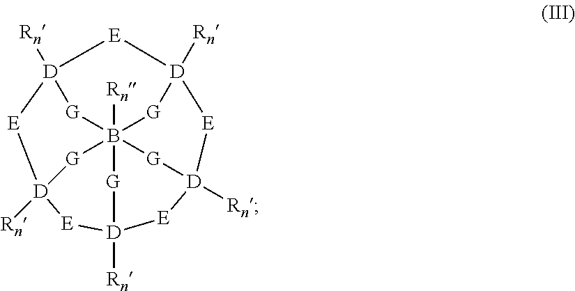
[Rn]B1234[G][D]5([Rn])[E][D]([Rn])([G]1)[E][D]([Rn])([G]2)[E][D]([Rn])([G]3)[E][D]([Rn])([G]4)[E]5
